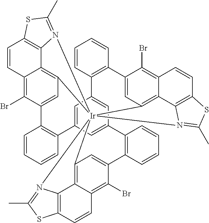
C12=C3C4=C(Br)C(=C1)C1=C(C=CC=C1)C1=CC5=CC(=C1)C1=C(C=CC=C1)C1=CC6=C7C(=C1Br)C=CC1=C7N(=C(C)S1)[Ir]261(C2=C6C(=C(Br)C(=C2)C2=C5C=CC=C2)C=CC2=C6N1=C(C)S2)N1=C(C)SC(=C31)C=C4
